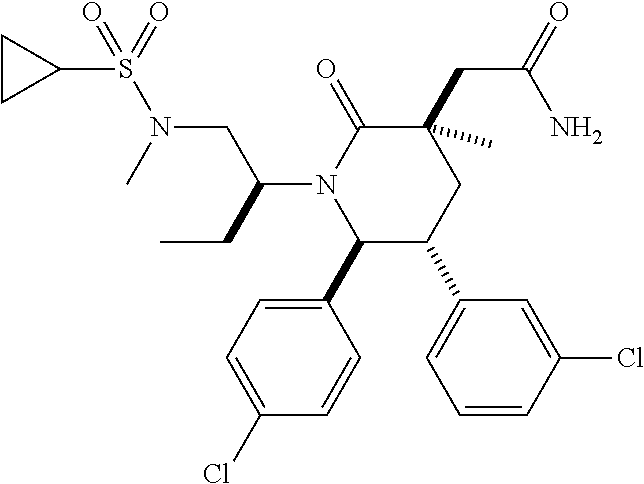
C1(C2=CC=C(Cl)C=C2)C(C2=CC=CC(Cl)=C2)CC(CC(=O)N)(C)C(=O)N1C(CC)CN(S(C1CC1)(=O)=O)C
